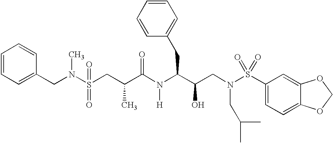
N(S(CC(C(N(C(C(CN(S(C1=CC=C2C(=C1)OCO2)(=O)=O)CC(C)C)O)CC1=CC=CC=C1)[H])=O)C)(=O)=O)(CC1=CC=CC=C1)C
